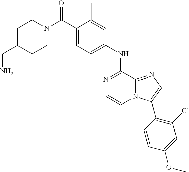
N1=C(NC2=CC=C(C(N3CCC(CN)CC3)=O)C(C)=C2)C2=NC=C(C3=C(Cl)C=C(OC)C=C3)N2C=C1
